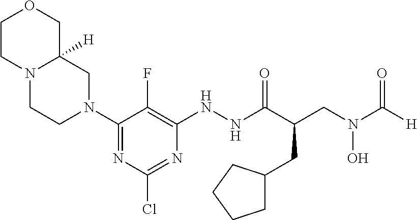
N1(C2=NC(Cl)=NC(NNC(C(CN(C([H])=O)O)CC3CCCC3)=O)=C2F)CC2([H])N(CC1)CCOC2
